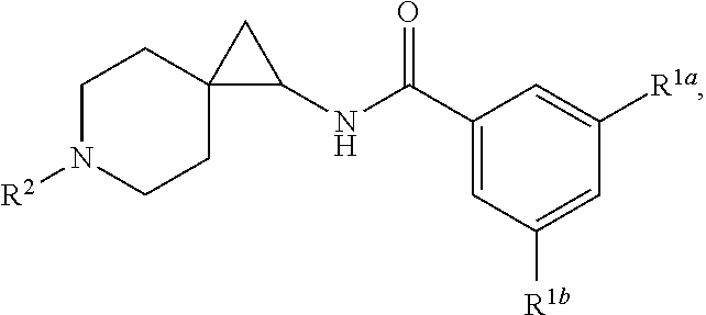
C1(C(NC2C3(CCN([R2])CC3)C2)=O)=CC([R1b])=CC([R1a])=C1
